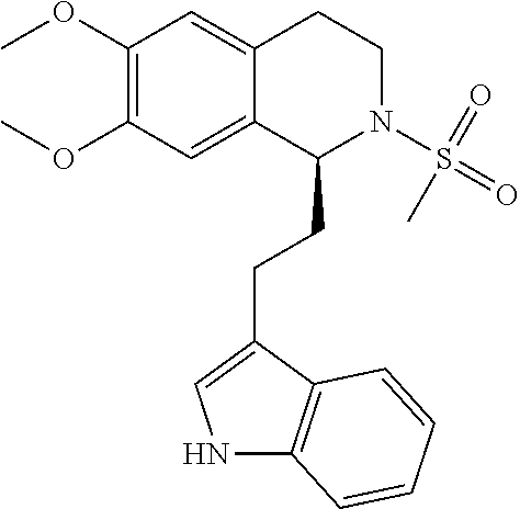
O(C1=C(OC)C=C2C(=C1)C(CCC1=CNC3=C1C=CC=C3)N(S(=O)(C)=O)CC2)C
